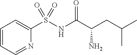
C1=CC=NC(S(NC(C(CC(C)C)N)=O)(=O)=O)=C1
